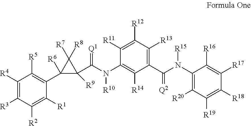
[R3]C1=C([R4])C([R5])=C(C2([R6])C(C(N(C3=C([R14])C(C(N([R15])C4=C([R20])C([R19])=C([R18])C([R17])=C4[R16])=[Q2])=C([R13])C([R12])=C3[R11])[R10])=[Q1])([R9])C2([R8])[R7])C([R1])=C1[R2]
